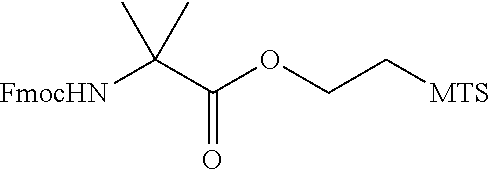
[FmocHN]C(C)(C)C(OCC[MTS])=O
